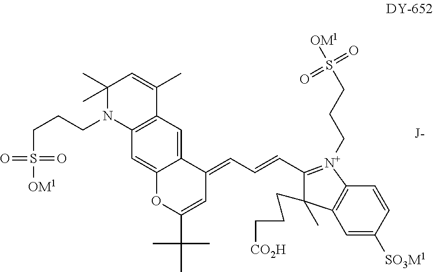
C12=C(C=C3C(=C1)C(=CC=CC1=[N+](CCCS([OM1])(=O)=O)C4=C(C1(C)CCC[CO2H])C=C([SO3M1])C=C4)C=C(C(C)(C)C)O3)N(CCCS([OM1])(=O)=O)C(C)(C)C=C2C
